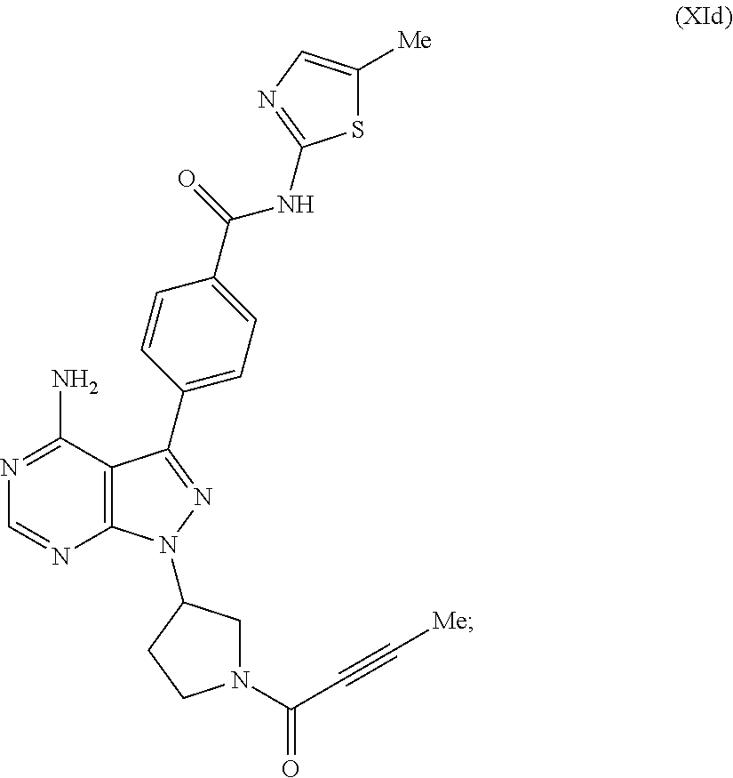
C12=C(C(N)=NC=N1)C(C1=CC=C(C(NC3=NC=C([Me])S3)=O)C=C1)=NN2C1CN(C(C#C[Me])=O)CC1
